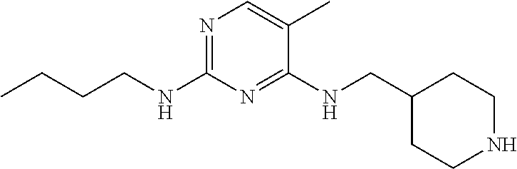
N1=C(NCCCC)N=C(NCC2CCNCC2)C(C)=C1
